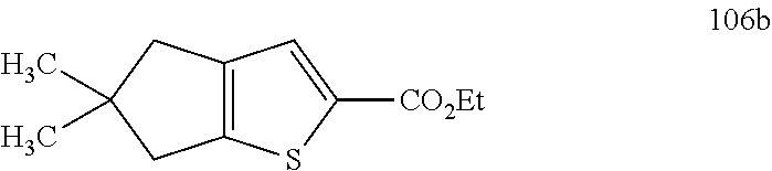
C12=C(CC(C)(C)C1)C=C([CO2Et])S2
